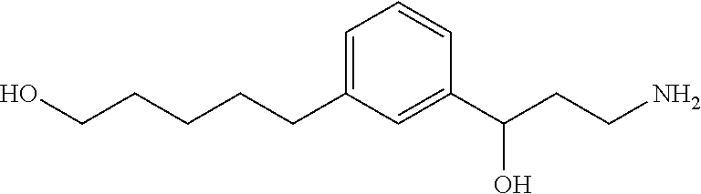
C(CCC1=CC=CC(C(CCN)O)=C1)CCO
